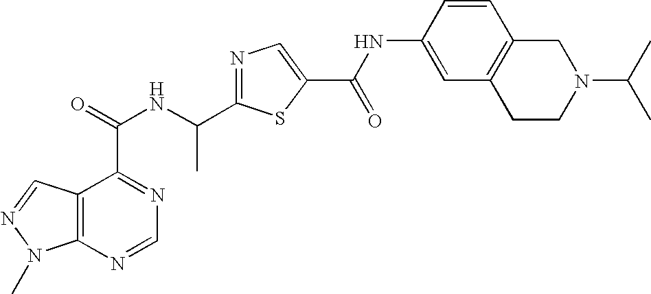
C12=C(N=CN=C1C(=O)NC(C1=NC=C(C(NC3=CC4=C(C=C3)CN(C(C)C)CC4)=O)S1)C)N(C)N=C2
